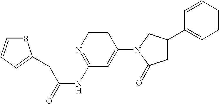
C1=CC(N2C(=O)CC(C3=CC=CC=C3)C2)=CC(NC(=O)CC2=CC=CS2)=N1
